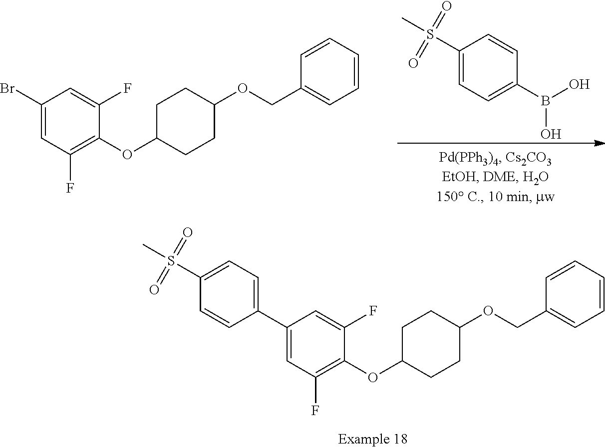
C1(Br)=CC(F)=C(OC2CCC(OCC3=CC=CC=C3)CC2)C(F)=C1.C1(S(C)(=O)=O)=CC=C(B(O)O)C=C1.C1(C2=CC=C(S(C)(=O)=O)C=C2)=CC(F)=C(OC2CCC(OCC3=CC=CC=C3)CC2)C(F)=C1
